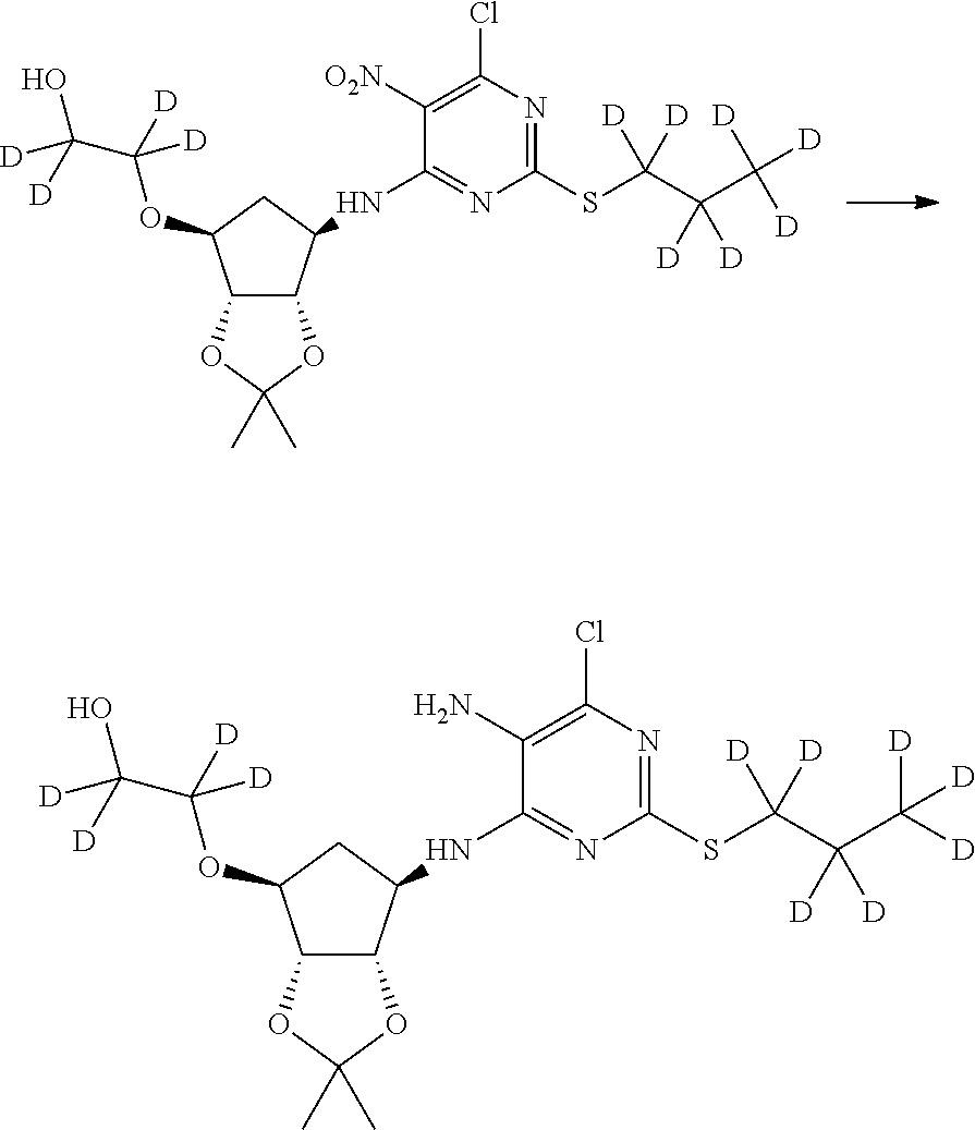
C12C(C(NC3=NC(SC(C(C([D])([D])[D])([D])[D])([D])[D])=NC(Cl)=C3[O2N])CC1OC(C(O)([D])[D])([D])[D])OC(C)(C)O2.C12C(C(NC3=NC(SC(C(C([D])([D])[D])([D])[D])([D])[D])=NC(Cl)=C3N)CC1OC(C(O)([D])[D])([D])[D])OC(C)(C)O2
